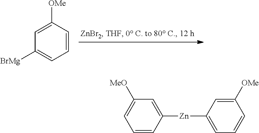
C1([OMe])=CC([BrMg])=CC=C1.[Zn](C1=CC([MeO])=CC=C1)C1=CC=CC([OMe])=C1
